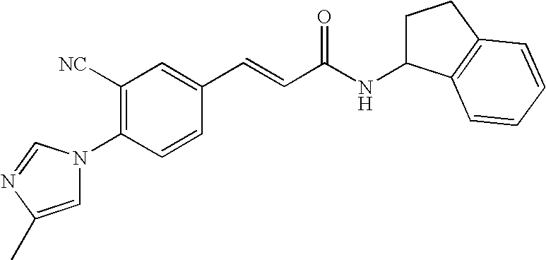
C1([NC])=C(N2C=C(C)N=C2)C=CC(C=CC(NC2CCC3=C2C=CC=C3)=O)=C1
